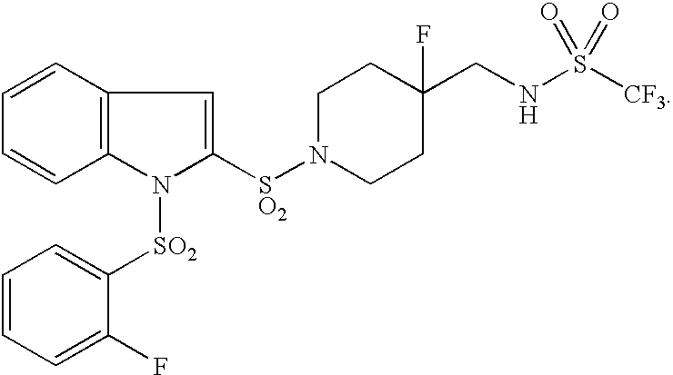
N1([SO2]C2=CC3=C(N2[SO2]C2=CC=CC=C2F)C=CC=C3)CCC(CNS([CF3])(=O)=O)(F)CC1
